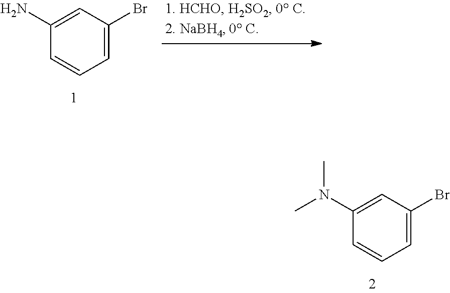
C1(Br)=CC=CC(N)=C1.C1(N(C)C)=CC(Br)=CC=C1
